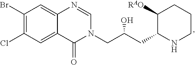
C1(Br)=C(Cl)C=C2C(=C1)N=CN(CC(CC1NCCCC1[RAO])O)C2=O
